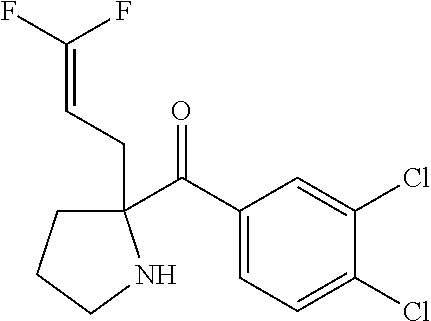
C1(C(C2=CC=C(Cl)C(Cl)=C2)=O)(CC=C(F)F)CCCN1
